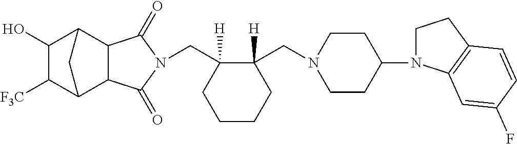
C(C1([H])C(CN2CCC(N3CCC4=C3C=C(F)C=C4)CC2)([H])CCCC1)N1C(=O)C2C3C([F3C])C(O)C(C2C1=O)C3
